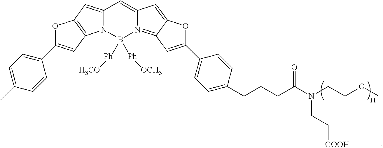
C12=CC3=C(N1B([Ph][H3CO])([Ph][OCH3])N1=C4C(=CC1=C2)OC(C1=CC=C(CCCC(N(CCOC)CC[COOH])=O)C=C1)=C4)C=C(C1=CC=C(C)C=C1)O3
